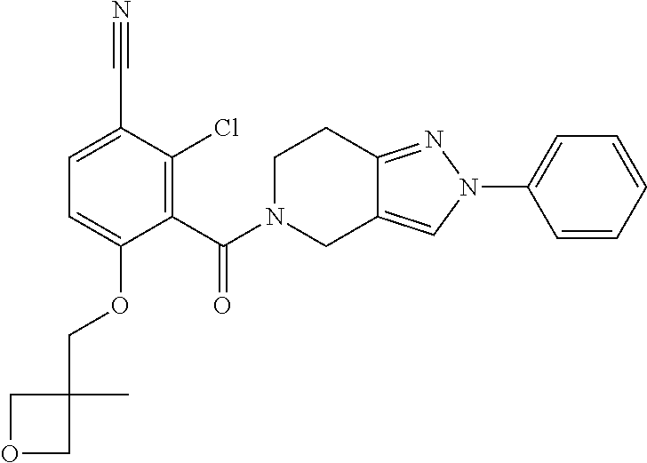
C1(N2N=C3C(=C2)CN(C(=O)C2=C(Cl)C(C#N)=CC=C2OCC2(C)COC2)CC3)=CC=CC=C1
